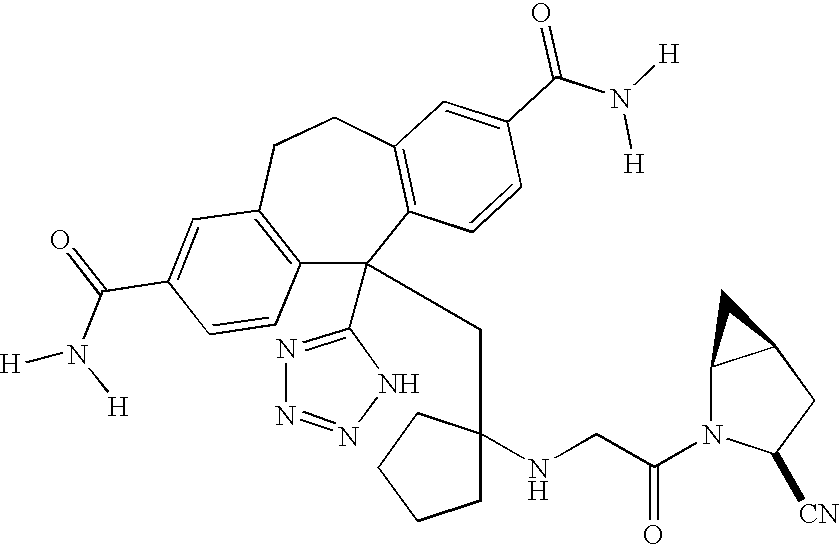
C1(C(=O)N([H])[H])=CC2=C(C=C1)C(C1=NN=NN1)(CC1(NCC(N3C([CN])CC4C3C4)=O)CCCC1)C1=C(CC2)C=C(C(N([H])[H])=O)C=C1
